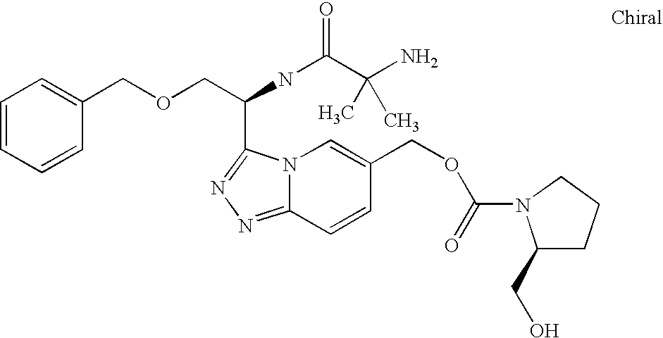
N12C(=NN=C1C(COCC1=CC=CC=C1)NC(C(N)(C)C)=O)C=CC(COC(=O)N1C(CO)CCC1)=C2
